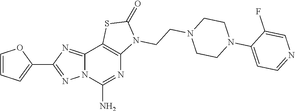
C12=NC(C3=CC=CO3)=NN1C(N)=NC1=C2SC(=O)N1CCN1CCN(C2=CC=NC=C2F)CC1
